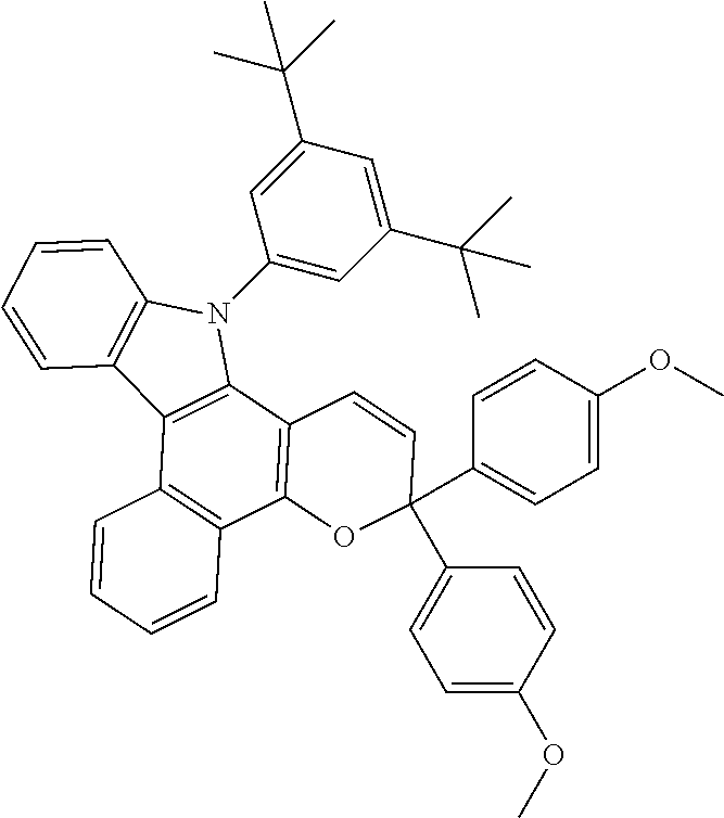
C1=CC2=C(C=C1)C1=C(N2C2=CC(C(C)(C)C)=CC(C(C)(C)C)=C2)C2=C(C3=C1C=CC=C3)OC(C1=CC=C(OC)C=C1)(C1=CC=C(OC)C=C1)C=C2
